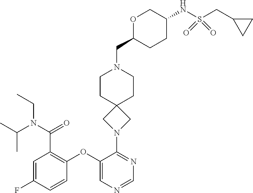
C1=C(F)C=CC(OC2=CN=CN=C2N2CC3(C2)CCN(CC2CCC(NS(CC4CC4)(=O)=O)CO2)CC3)=C1C(N(CC)C(C)C)=O
